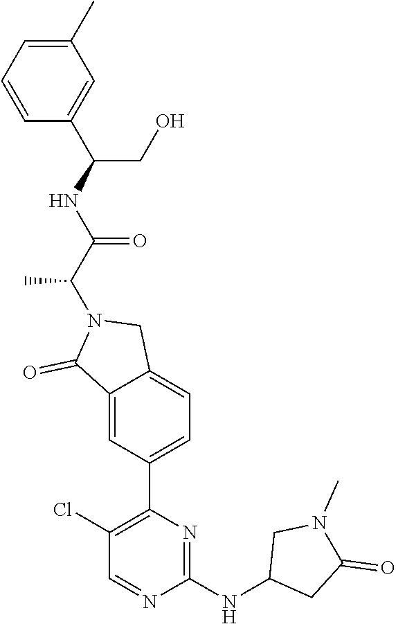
C1(C)=CC=CC(C(NC(=O)C(C)N2C(=O)C3=CC(C4=C(Cl)C=NC(NC5CC(=O)N(C)C5)=N4)=CC=C3C2)CO)=C1
